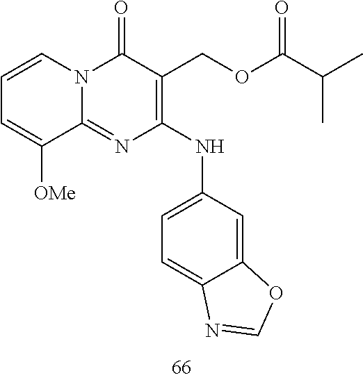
C1=CC=C([OMe])C2=NC(NC3=CC=C4C(=C3)OC=N4)=C(COC(C(C)C)=O)C(=O)N12
